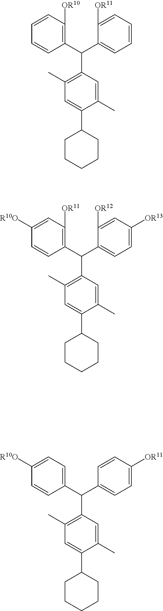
C1=C(C(C2=C([OR10])C=CC=C2)C2=C(C)C=C(C3CCCCC3)C(C)=C2)C([OR11])=CC=C1.C1(C(C2=CC=C([R10O])C=C2)C2=C(C)C=C(C3CCCCC3)C(C)=C2)=CC=C([OR11])C=C1.C1=C(C(C2=C([OR11])C=C([R10O])C=C2)C2=C(C)C=C(C3CCCCC3)C(C)=C2)C([OR12])=CC([OR13])=C1
